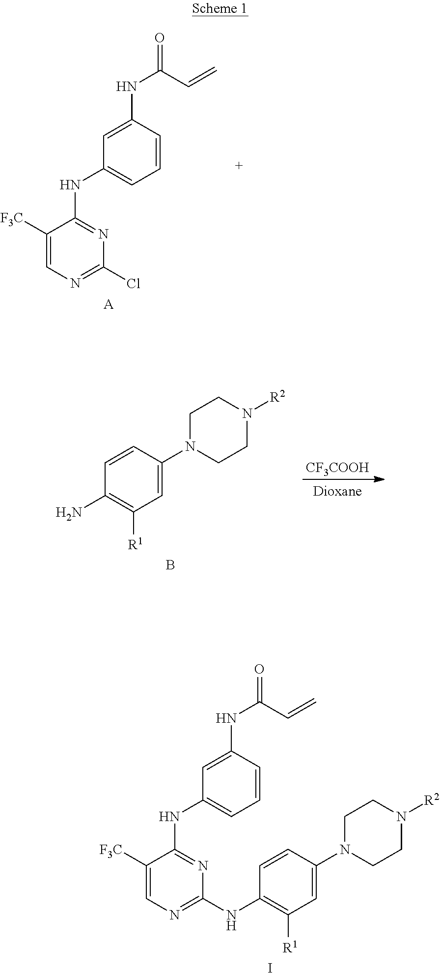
C1([F3C])=CN=C(Cl)N=C1NC1=CC=CC(NC(C=C)=O)=C1.[A].C1=C(N2CCN([R2])CC2)C=CC(N)=C1[R1].B.[CF3COOH].I.C1([F3C])=CN=C(NC2=C([R1])C=C(N3CCN([R2])CC3)C=C2)N=C1NC1=CC=CC(NC(C=C)=O)=C1
